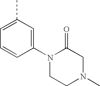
C1(N2CCN(C)CC2=O)=CC(C)=CC=C1
